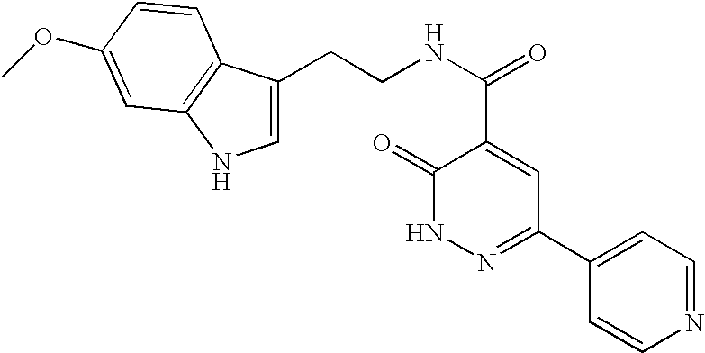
C1(=O)NN=C(C2=CC=NC=C2)C=C1C(NCCC1=CNC2=C1C=CC(OC)=C2)=O
